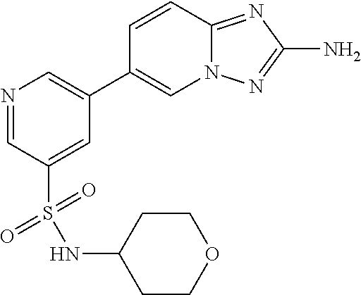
N1=CC(S(=O)(=O)NC2CCOCC2)=CC(C2=CN3C(=NC(N)=N3)C=C2)=C1
